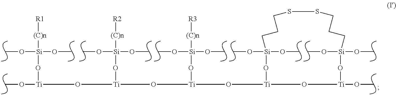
[Ti](O[Ti](O[Si](OC)(OC)[(C)n][R2])O[Ti](O[Si](OC)(OC)[(C)n][R3])O[Ti]1O[Si](OC)(OC)CCCSSCCC[Si](OC)(OC)O[Ti](OC)O1)(O[Si](OC)(OC)[(C)n][R1])OC
